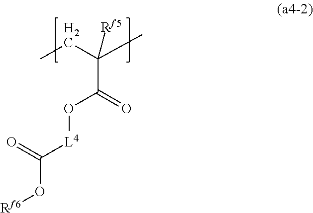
C[H2C]C(C)([Rf5])C(=O)O[L4]C(O[Rf6])=O
